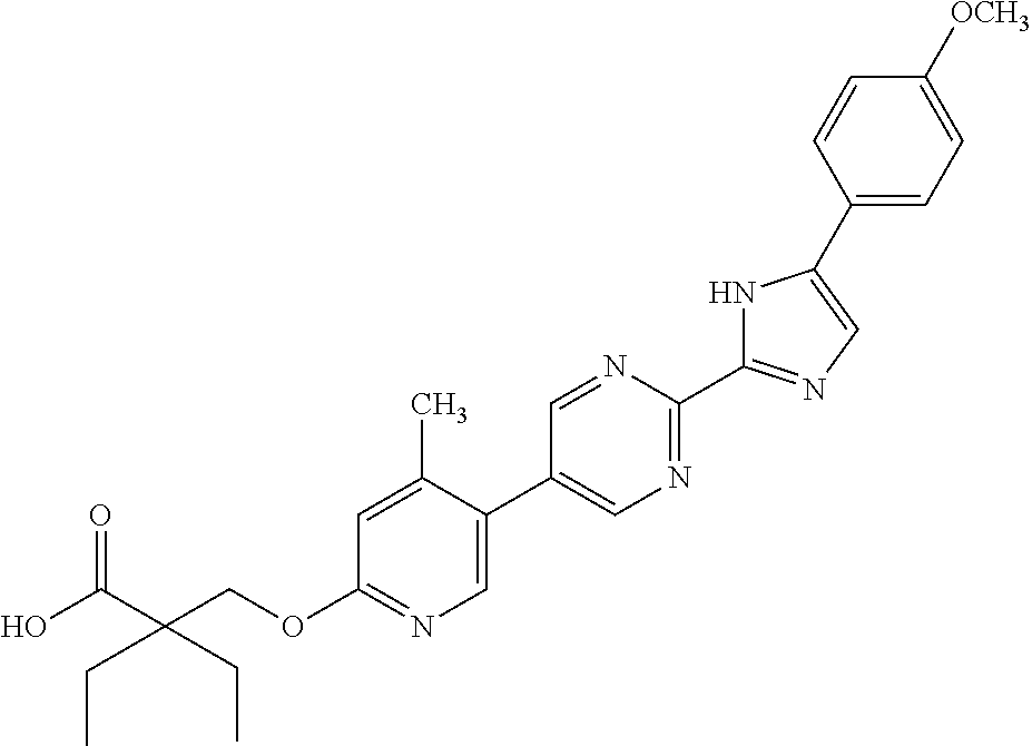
OC(C(COC1=NC=C(C2=CN=C(C3=NC=C(C4=CC=C([OCH3])C=C4)N3)N=C2)C(C)=C1)(CC)CC)=O
